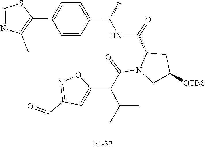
S1C=NC(C)=C1C1=CC=C(C(NC(C2CC([OTBS])CN2C(C(C2=CC(C=O)=NO2)C(C)C)=O)=O)C)C=C1
